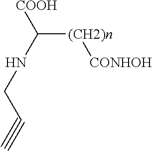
C(NCC#C)([(CH2)n][CONHOH])[COOH]
